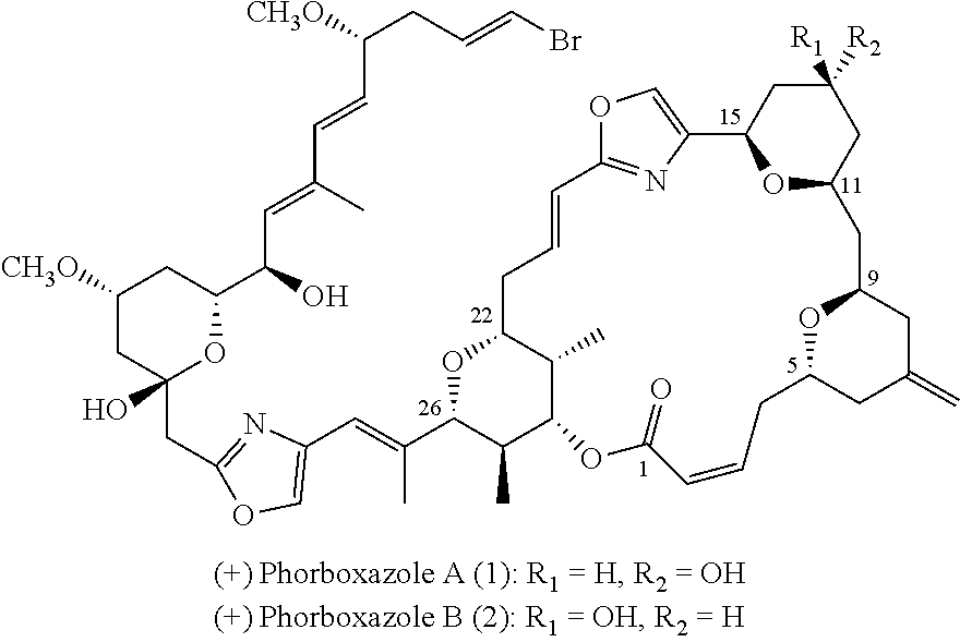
C1([CH3O])CC(O)(CC2=NC(C=C(C)C3C(C)C4C(C)C(O3)CC=CC3=NC(=CO3)C3OC(CC([R1])([R2])C3)CC3OC(CC(=C)C3)CC=CC(=O)O4)=CO2)OC(C(C=C(C)C=CC([CH3O])CC=CBr)O)C1
